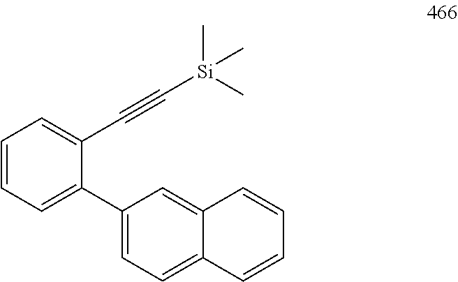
C1(C2=CC=CC=C2C#C[Si](C)(C)C)=CC=C2C(=C1)C=CC=C2
